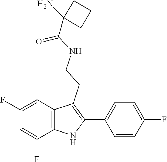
O=C(C1(N)CCC1)NCCC1=C(C2=CC=C(F)C=C2)NC2=C1C=C(F)C=C2F
